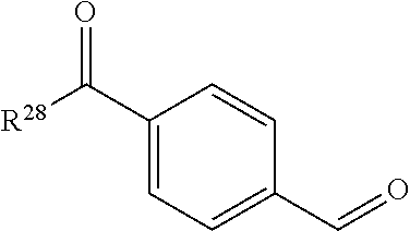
[R28]C(C1=CC=C(C=O)C=C1)=O
